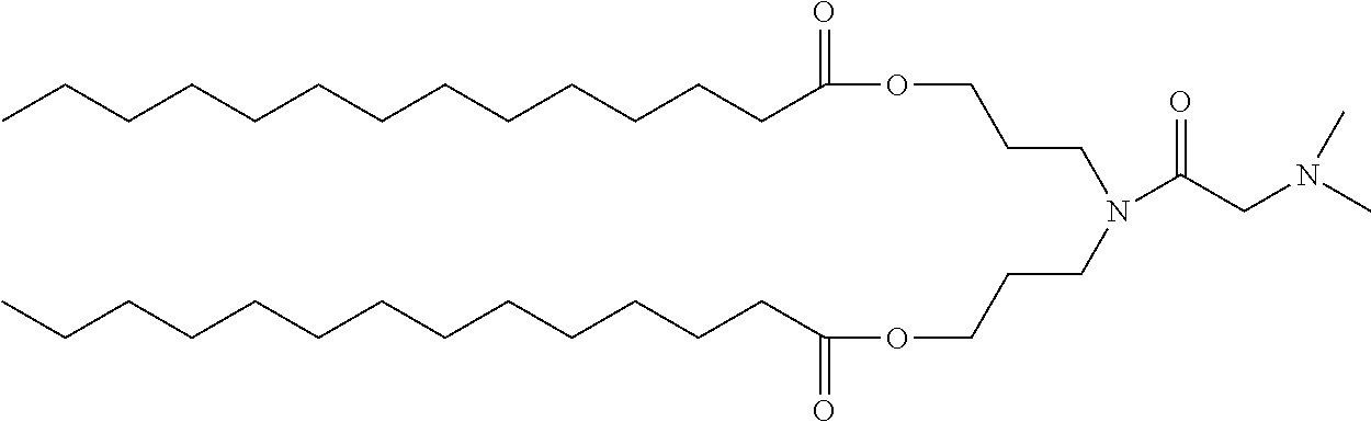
O(CCCN(CCCOC(CCCCCCCCCCCCC)=O)C(CN(C)C)=O)C(CCCCCCCCCCCCC)=O
